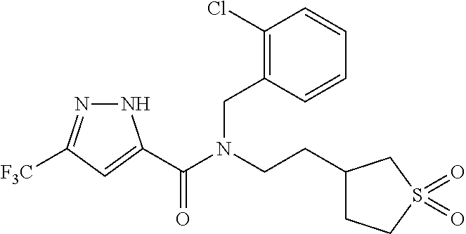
N1N=C([F3C])C=C1C(N(CCC1CCS(=O)(=O)C1)CC1=C(Cl)C=CC=C1)=O
